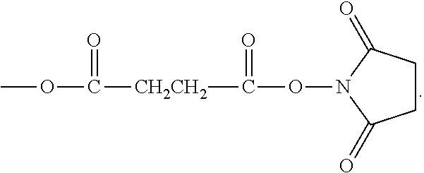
C1CC(=O)N(OC([CH2CH2]C(OC)=O)=O)C1=O
